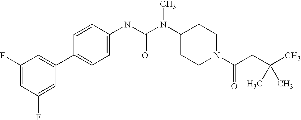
C1(F)=CC(F)=CC(C2=CC=C(NC(N(C3CCN(C(CC(C)(C)C)=O)CC3)C)=O)C=C2)=C1
